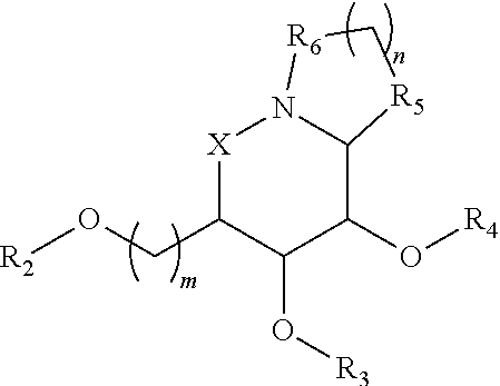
[X]1C(CO[R2])C(O[R3])C(O[R4])C2N1[R6]C[R5]2
